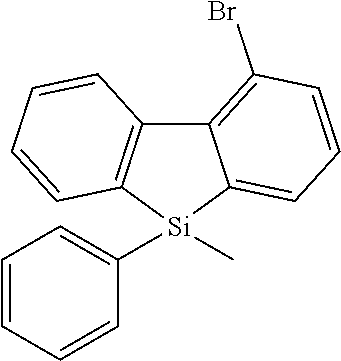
C12=C(Br)C=CC=C1[Si](C1=CC=CC=C1)(C)C1=C2C=CC=C1
